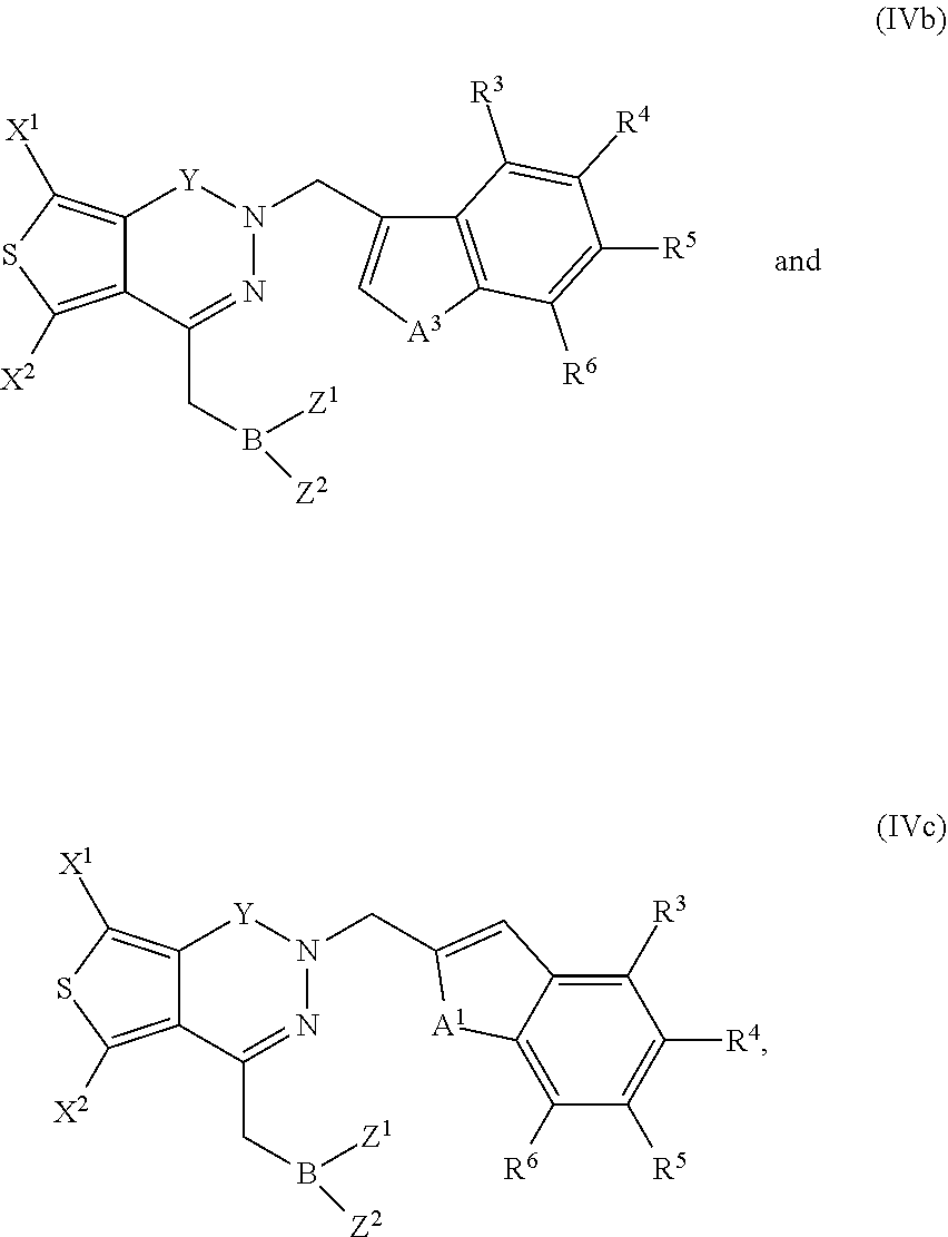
C12=C([X2])SC([X1])=C1[Y]N(CC1=C[A3]C3=C1C([R3])=C([R4])C([R5])=C3[R6])N=C2CB([Z2])[Z1].C12=C([X2])SC([X1])=C1[Y]N(CC1=CC3=C([R3])C([R4])=C([R5])C([R6])=C3[A1]1)N=C2CB([Z2])[Z1]
